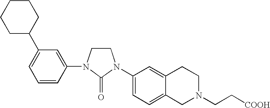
C1CN(C2=CC(C3CCCCC3)=CC=C2)C(=O)N1C1=CC=C2C(=C1)CCN(CC[COOH])C2
